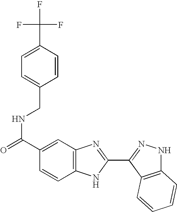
N(C(C1=CC2=C(C=C1)NC(C1=NNC3=C1C=CC=C3)=N2)=O)CC1=CC=C(C(F)(F)F)C=C1
